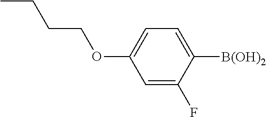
CCCCOC1=CC=C([B(OH)2])C(F)=C1
